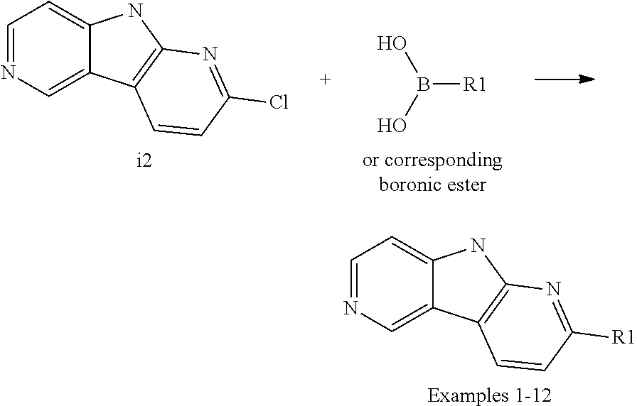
[R1]B(O)O.C1=NC=C2C(=C1)NC1=C2C=CC(Cl)=N1.[i2].C1=NC=C2C(=C1)NC1=C2C=CC([R1])=N1.[Examples 1-12]
